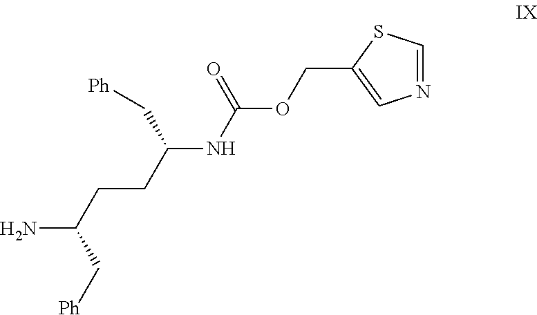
NC(CCC(C[Ph])NC(=O)OCC1=CN=CS1)C[Ph]
